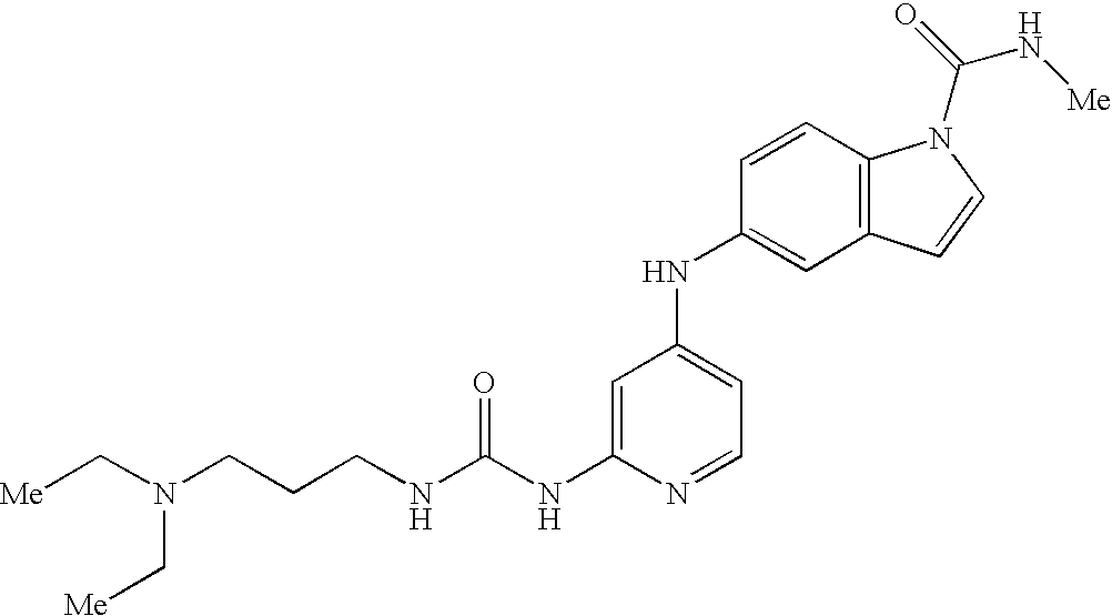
C(NC1=CC(NC2=CC3=C(C=C2)N(C(=O)N[Me])C=C3)=CC=N1)(NCCCN(C[Me])C[Me])=O
